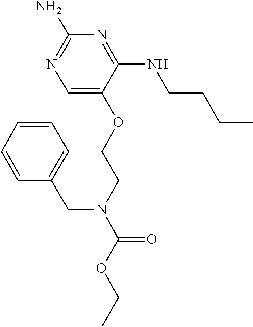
C1(N)=NC=C(OCCN(C(OCC)=O)CC2=CC=CC=C2)C(NCCCC)=N1
